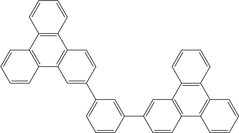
C1=CC2=C(C=C1C1=CC(C3=CC4=C(C=C3)C3=C(C5=C4C=CC=C5)C=CC=C3)=CC=C1)C1=C(C3=C2C=CC=C3)C=CC=C1
